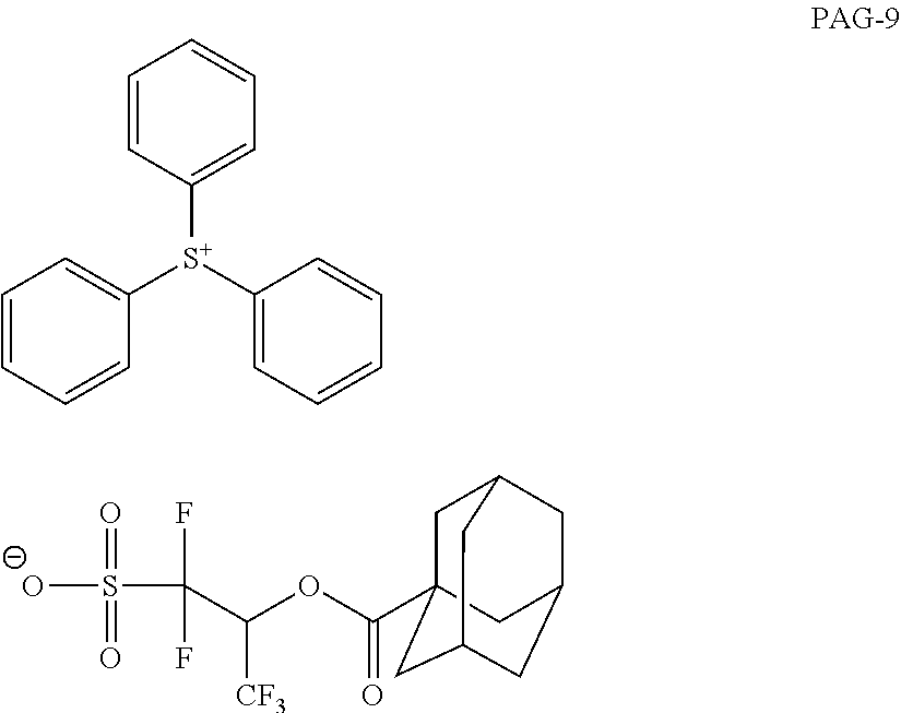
C1=CC([S+](C2=CC=CC=C2)C2=CC=CC=C2)=CC=C1.C(S([O-])(=O)=O)(F)(F)C(OC(=O)C12CC3CC(CC(C1)C3)C2)[CF3]
